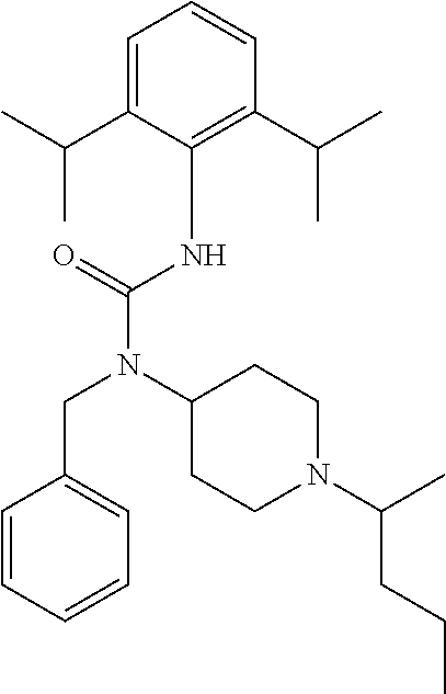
C1=C(C(C)C)C(NC(N(C2CCN(C(C)CCC)CC2)CC2=CC=CC=C2)=O)=C(C(C)C)C=C1
